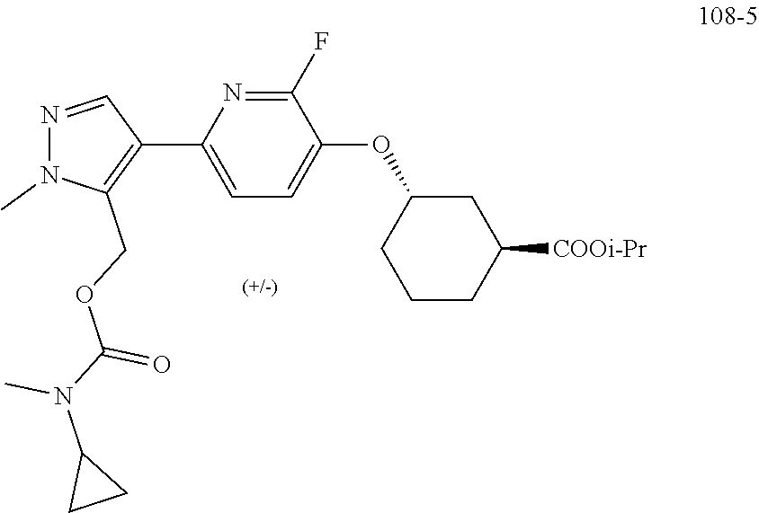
[COOi-Pr]C1CC(OC2=CC=C(C3=C(COC(N(C4CC4)C)=O)N(C)N=C3)N=C2F)CCC1
